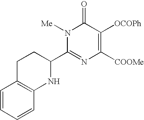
C1=CC=CC2=C1CCC(C1=NC([COOMe])=C([OCOPh])C(=O)N1[Me])N2
